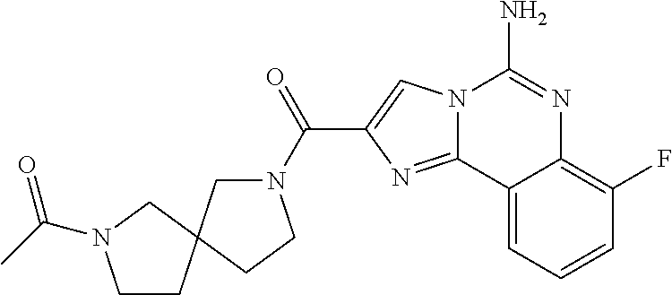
N12C(=NC(C(N3CC4(CC3)CN(C(C)=O)CC4)=O)=C1)C1=CC=CC(F)=C1N=C2N
